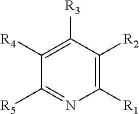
C1([R4])=C([R3])C([R2])=C([R1])N=C1[R5]
